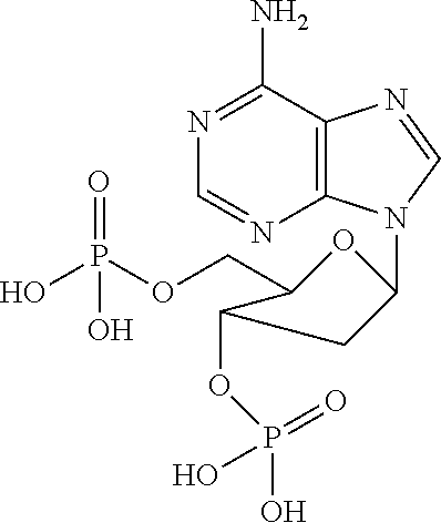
OP(OCC1C(OP(O)(=O)O)CC(N2C3=C(C(N)=NC=N3)N=C2)O1)(=O)O
